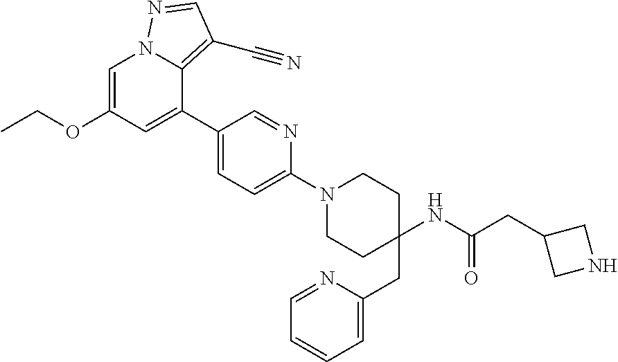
C1=C(OCC)C=C(C2=CC=C(N3CCC(CC4=CC=CC=N4)(NC(=O)CC4CNC4)CC3)N=C2)C2=C(C#N)C=NN12
